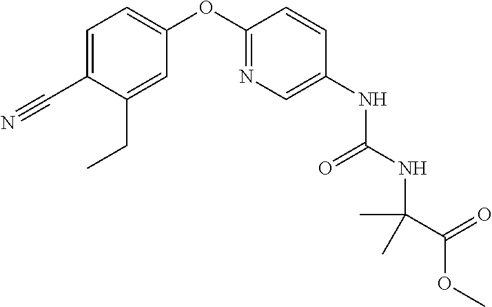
C1=C(C#N)C(CC)=CC(OC2=NC=C(NC(NC(C(OC)=O)(C)C)=O)C=C2)=C1
